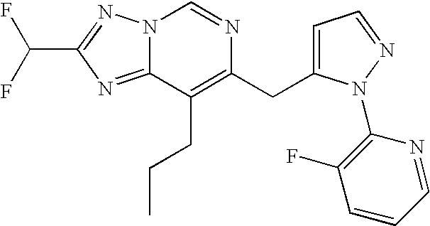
C1=NC(N2C(CC3=C(CCC)C4=NC(C(F)F)=NN4C=N3)=CC=N2)=C(F)C=C1
